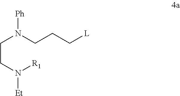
C(CN([R1])[Et])N(CCC[L])[Ph]
